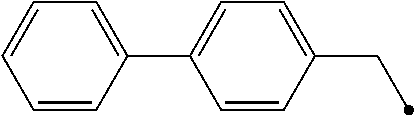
C1=C(C2=CC=CC=C2)C=CC(CC)=C1
